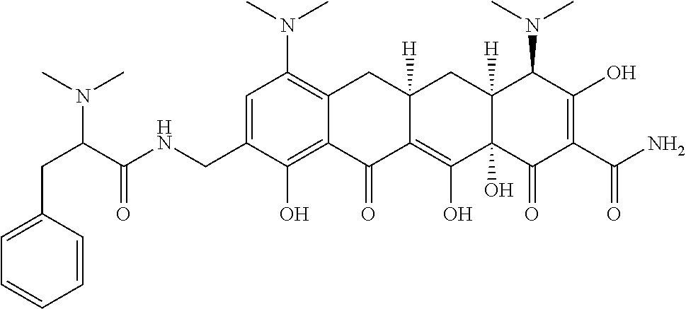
C1=C(CNC(C(CC2=CC=CC=C2)N(C)C)=O)C(O)=C2C(=C1N(C)C)CC1([H])C(=C(O)C3(O)C([H])(C1)C(N(C)C)C(O)=C(C(N)=O)C3=O)C2=O
